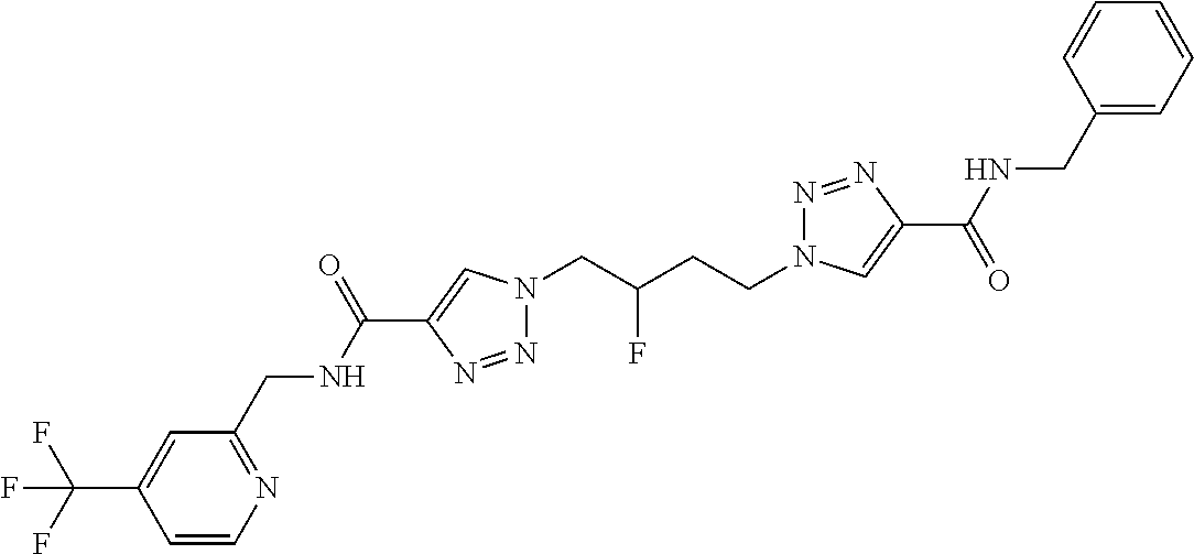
C1(C(NCC2=NC=CC(C(F)(F)F)=C2)=O)=CN(CC(CCN2N=NC(C(=O)NCC3=CC=CC=C3)=C2)F)N=N1
